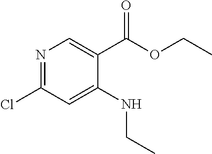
N1=C(Cl)C=C(NCC)C(C(OCC)=O)=C1
